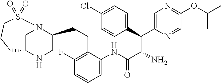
C1N2C(CCC3=C(F)C=CC=C3NC(C(N)C(C3=CC=C(Cl)C=C3)C3=CN=C(OC(C)C)C=N3)=O)CNC1CCCS2(=O)=O
